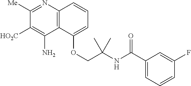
C12=C(C(OCC(NC(C3=CC=CC(F)=C3)=O)(C)C)=CC=C1)C(N)=C([HO2C])C([Me])=N2
